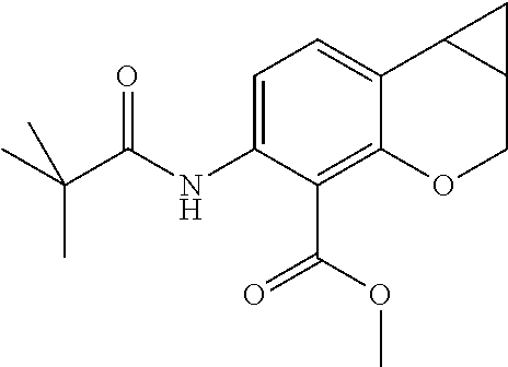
C1(NC(C(C)(C)C)=O)=CC=C2C(=C1C(=O)OC)OCC1C2C1
